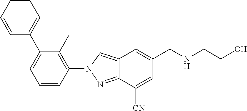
C12=CN(C3=C(C)C(C4=CC=CC=C4)=CC=C3)N=C1C([CN])=CC(CNCCO)=C2
